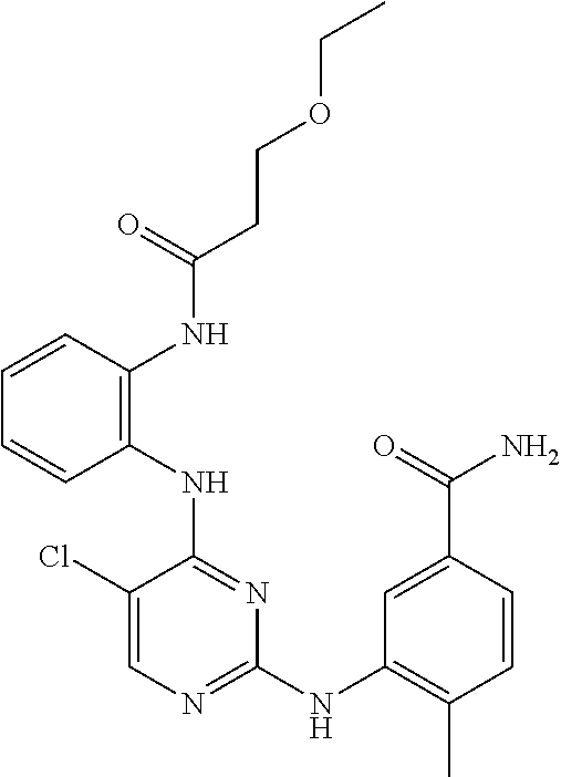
N(C1=NC(NC2=C(C)C=CC(C(=O)N)=C2)=NC=C1Cl)C1=C(NC(CCOCC)=O)C=CC=C1
